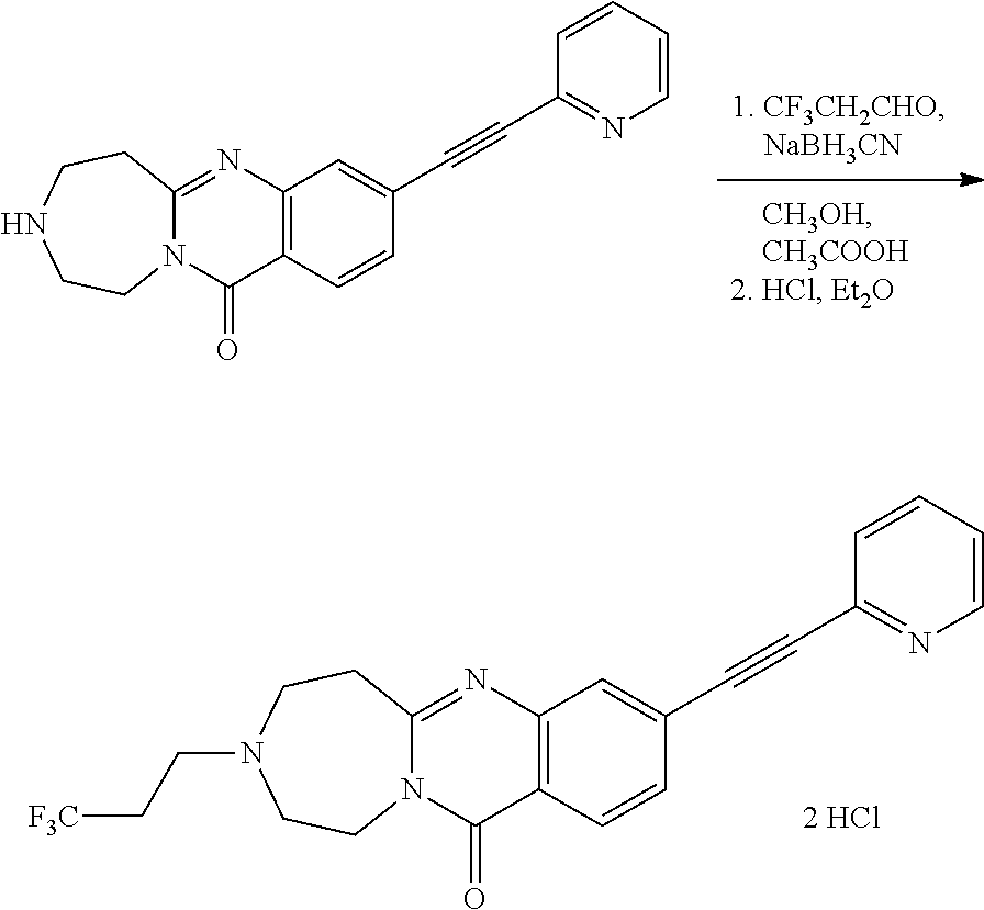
C12=C(N=C3N(C1=O)CCNCC3)C=C(C#CC1=NC=CC=C1)C=C2.C12=C(N=C3N(C1=O)CCN(CC[F3C])CC3)C=C(C#CC1=NC=CC=C1)C=C2
